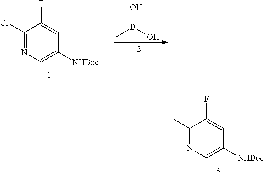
C1(Cl)=NC=C([NHBoc])C=C1F.CB(O)O.C1(C)=NC=C([NHBoc])C=C1F
